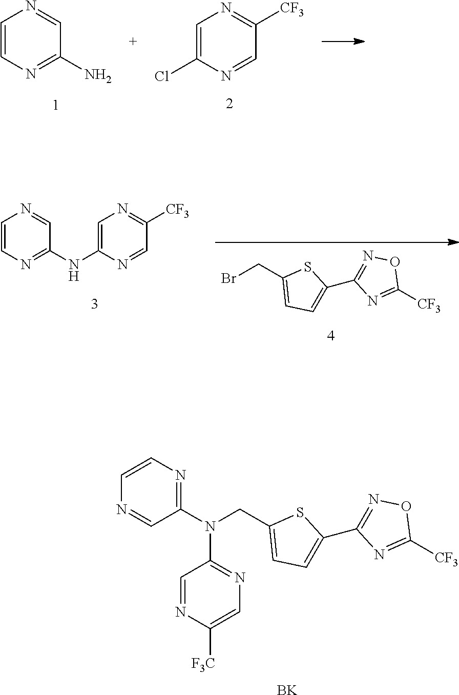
C1=CN=C(N)C=N1.C1=C(Cl)N=CC([CF3])=N1.N1=C(N(CC2=CC=C(C3=NOC([CF3])=N3)S2)C2=NC=C([F3C])N=C2)C=NC=C1.[BK].BrCC1=CC=C(C2=NOC([CF3])=N2)S1.C1=CN=C(NC2=CN=C([CF3])C=N2)C=N1
